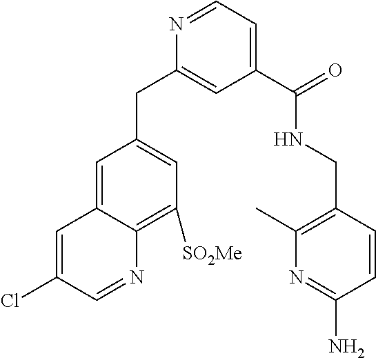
N1=CC=C(C(NCC2=C(C)N=C(N)C=C2)=O)C=C1CC1=CC([SO2Me])=C2C(=C1)C=C(Cl)C=N2
